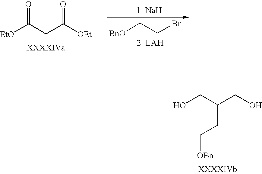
OCC(CO)CC[OBn].[EtO]C(CC([OEt])=O)=O.[BnO]CCBr
